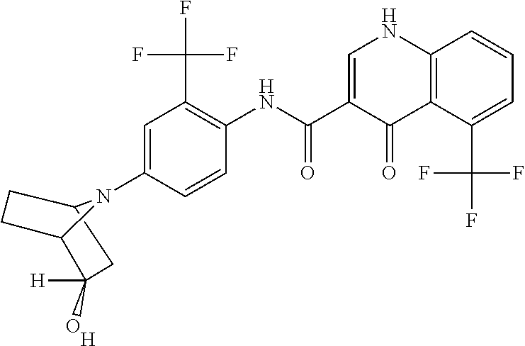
C12CCC(C(O)([H])C1)N2C1=CC(C(F)(F)F)=C(NC(C2=CNC3=C(C2=O)C(C(F)(F)F)=CC=C3)=O)C=C1.[H]
